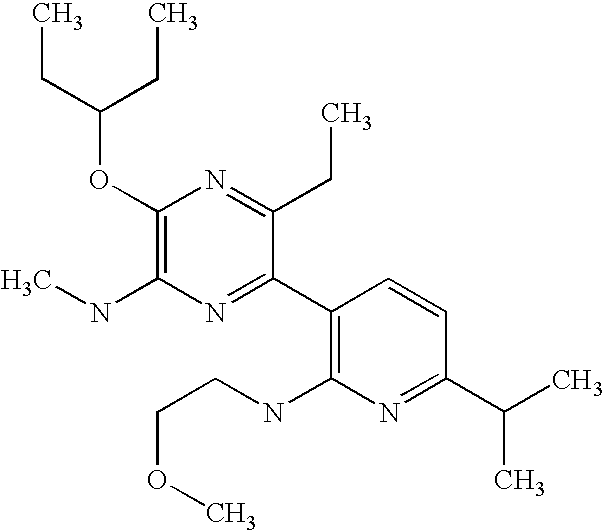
C1(OC(CC)CC)=C(NC)N=C(C2=C(NCCOC)N=C(C(C)C)C=C2)C(CC)=N1
